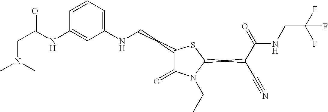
C1=CC=C(NCCC2C(=O)N(CC)C(CC(C#N)C(=O)NCC(F)(F)F)S2)C=C1NC(CN(C)C)=O
